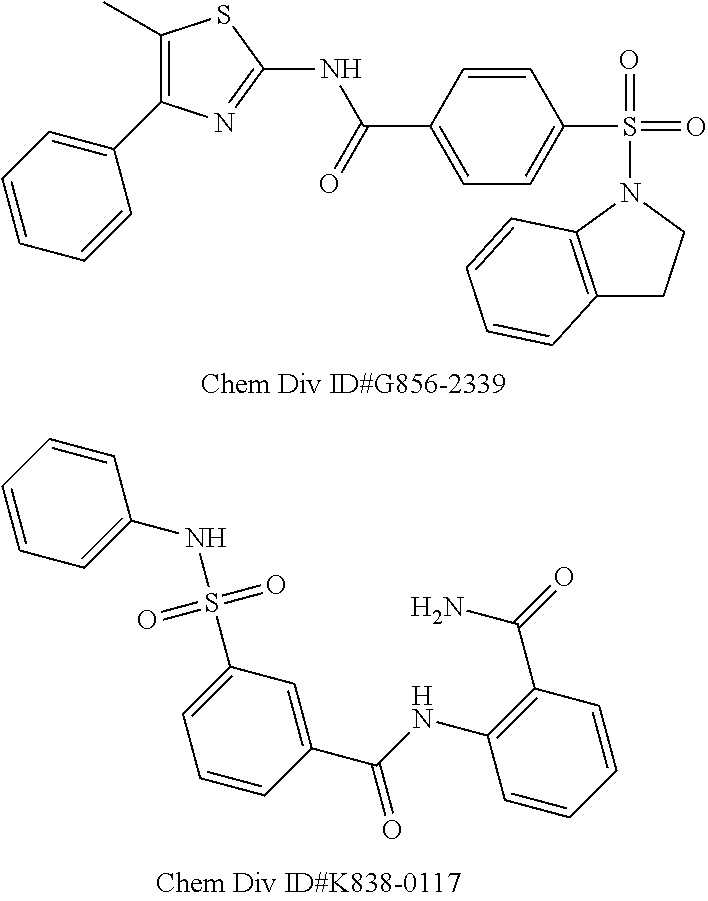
C1(NC(C2=CC=C(S(=O)(=O)N3C4=C(CC3)C=CC=C4)C=C2)=O)=NC(C2=CC=CC=C2)=C(C)S1.C1(C(=O)NC2=C(C(N)=O)C=CC=C2)=CC(S(NC2=CC=CC=C2)(=O)=O)=CC=C1
